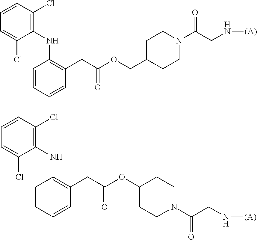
C1=CC(Cl)=C(NC2=C(CC(OCC3CCN(C(CN[(A)])=O)CC3)=O)C=CC=C2)C(Cl)=C1.C1=CC(Cl)=C(NC2=C(CC(OC3CCN(C(CN[(A)])=O)CC3)=O)C=CC=C2)C(Cl)=C1
